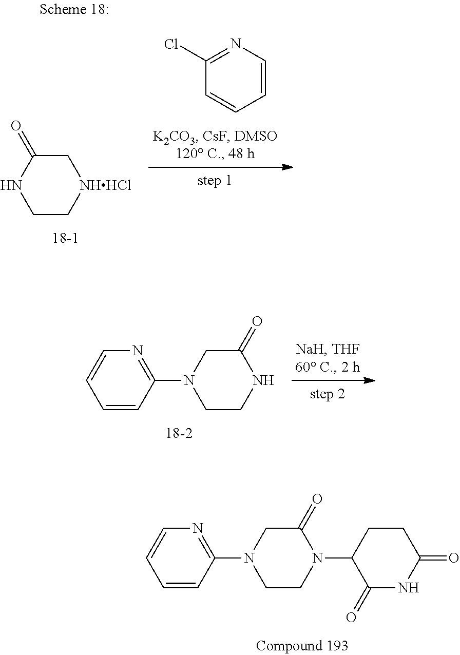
C1C[NHHCl]CC(=O)N1.C1=CN=C(Cl)C=C1.C1=CC(N2CCNC(=O)C2)=NC=C1.C1=CC(N2CCN(C3C(=O)NC(=O)CC3)C(=O)C2)=NC=C1
